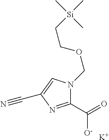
C1(C(=O)[O-])=NC(C#N)=CN1COCC[Si](C)(C)C.[K]
